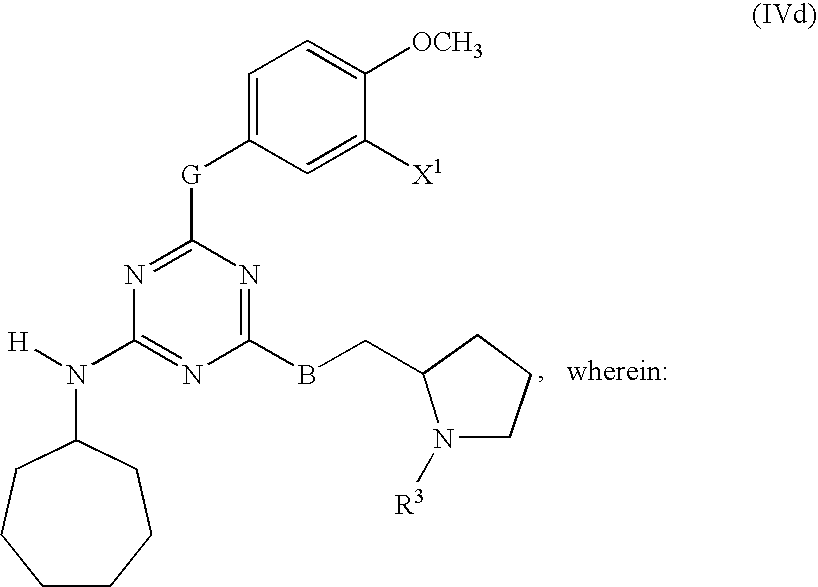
N1=C([G]C2=CC=C([OCH3])C([X1])=C2)N=C(BCC2N([R3])CCC2)N=C1N([H])C1CCCCCC1
